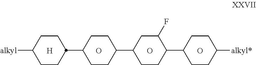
[H].O.O.O.C1CC(C2CCC(C3CCC(C4CCC([alkyl*])CC4)C(F)C3)CC2)CCC1[alkyl]
